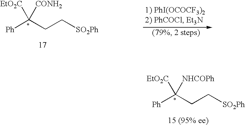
[Ph]C(CC[SO2Ph])([CONH2])[EtO2C].[Ph]C(CC[SO2Ph])([NHCOPh])[EtO2C]
